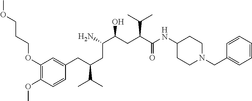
C1(OCCCOC)=C(OC)C=CC(CC(CC(N)C(CC(C(NC2CCN(CC3=CC=CC=C3)CC2)=O)C(C)C)O)C(C)C)=C1
